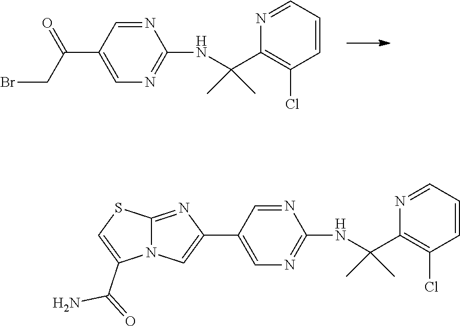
N1=CC(C(=O)CBr)=CN=C1NC(C1=C(Cl)C=CC=N1)(C)C.N1=CC(C2=CN3C(=N2)SC=C3C(=O)N)=CN=C1NC(C1=C(Cl)C=CC=N1)(C)C
